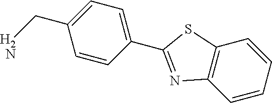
N1=C(C2=CC=C(CN)C=C2)SC2=C1C=CC=C2
